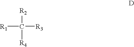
[R2]C([R3])([R1])[R4]
